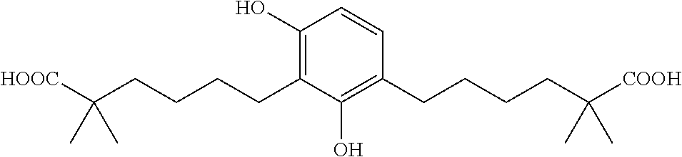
C1(O)=C(CCCCC([HOOC])(C)C)C(O)=C(CCCCC([COOH])(C)C)C=C1
